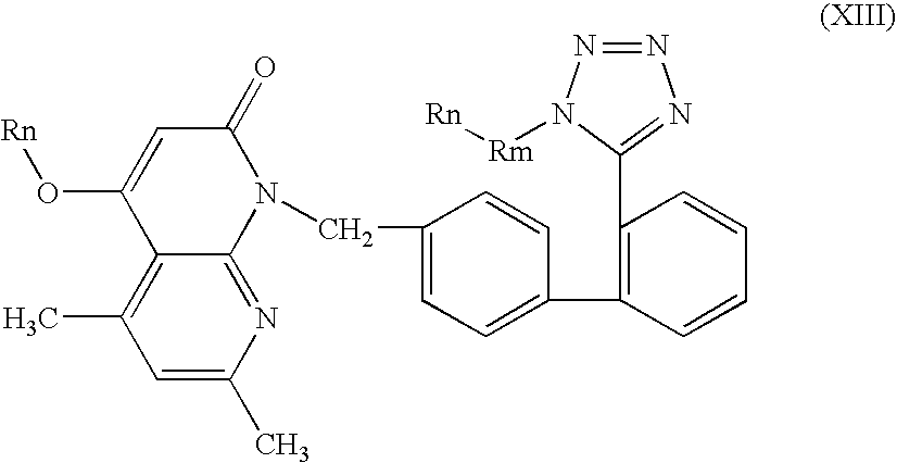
N1(CC2=CC=C(C3=C(C4=NN=NN4[Rm][Rn])C=CC=C3)C=C2)C(=O)C=C(O[Rn])C2=C(C)C=C(C)N=C12
